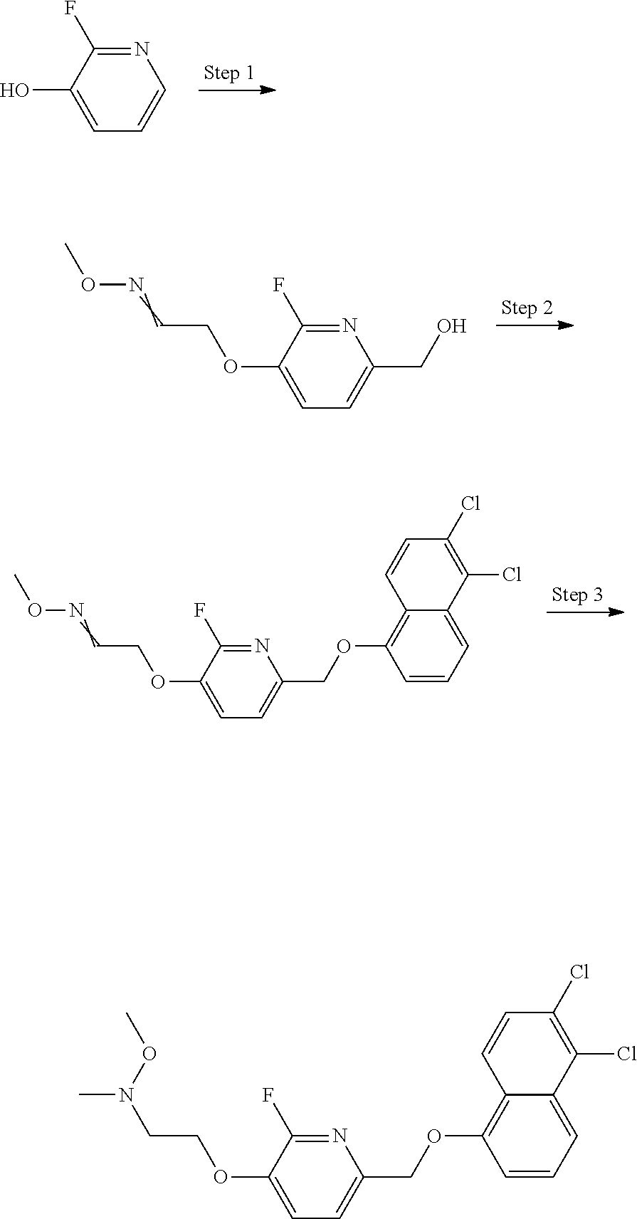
C1=C(O)C(F)=NC=C1.C1=C(OCC=NOC)C(F)=NC(CO)=C1.C1=C(OCC=NOC)C(F)=NC(COC2=C3C=CC(Cl)=C(Cl)C3=CC=C2)=C1.C1=C(OCCN(C)OC)C(F)=NC(COC2=C3C=CC(Cl)=C(Cl)C3=CC=C2)=C1
